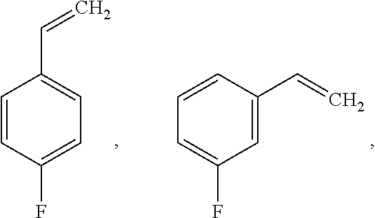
C1=CC(F)=CC=C1C=C.C1=CC(C=C)=CC(F)=C1
